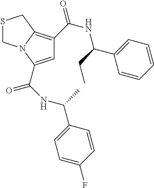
C1=C(C(NC(C)C2=CC=C(F)C=C2)=O)N2C(=C1C(=O)NC(C1=CC=CC=C1)CC)CSC2
